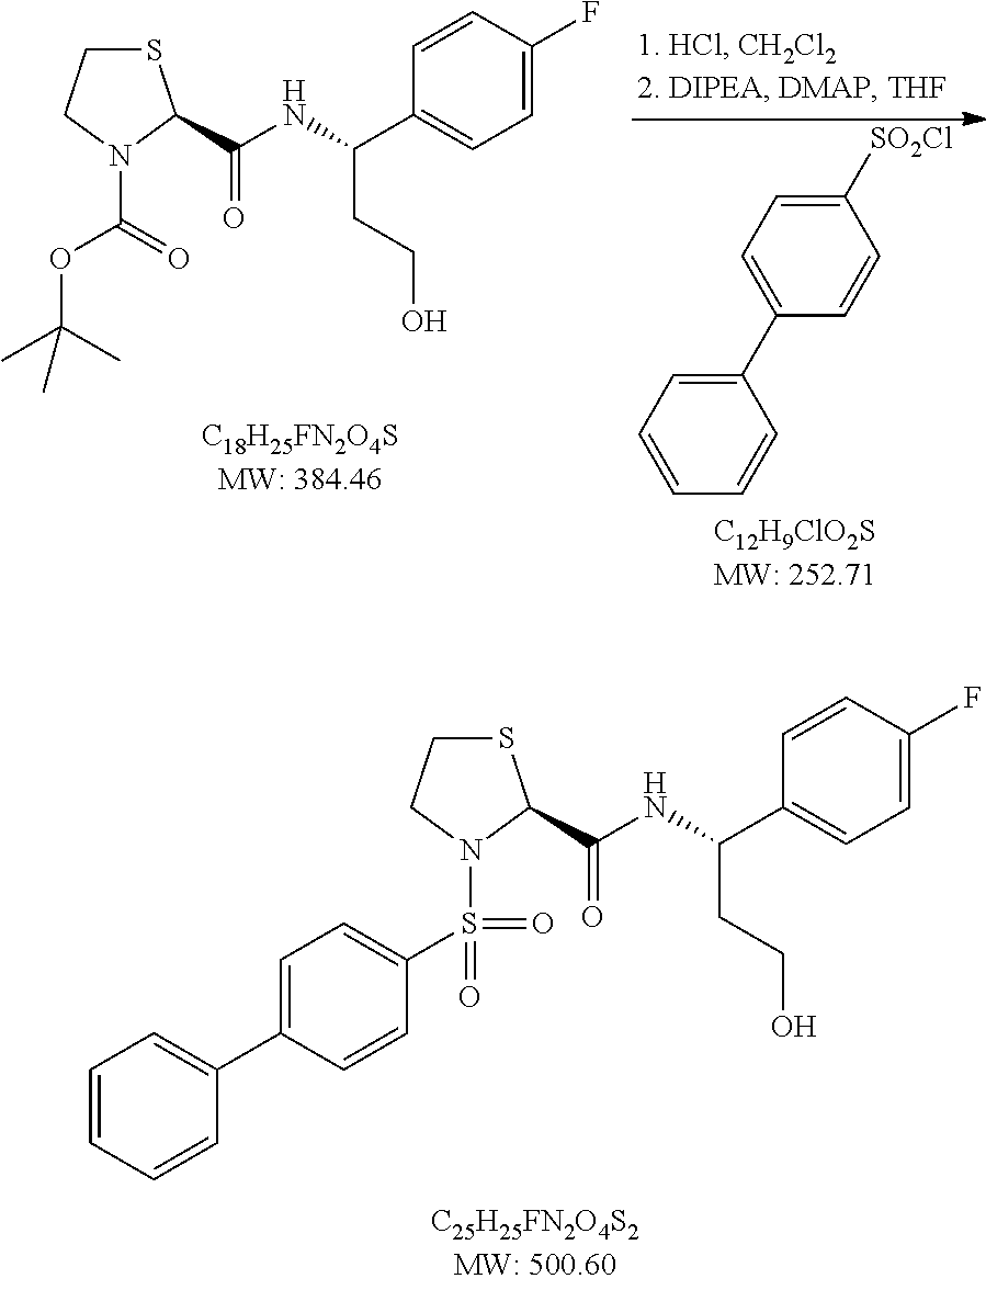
C1=CC(F)=CC=C1C(CCO)NC(C1SCCN1S(C1=CC=C(C2=CC=CC=C2)C=C1)(=O)=O)=O.C1=CC(F)=CC=C1C(CCO)NC(C1SCCN1C(=O)OC(C)(C)C)=O.C1(C2=CC=C([SO2Cl])C=C2)=CC=CC=C1
